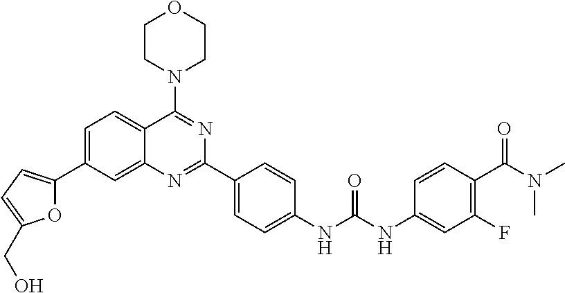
C1=C(C2=CC=C(CO)O2)C=C2C(=C1)C(N1CCOCC1)=NC(C1=CC=C(NC(NC3=CC(F)=C(C(N(C)C)=O)C=C3)=O)C=C1)=N2
